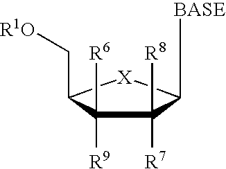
C1([R7])([R8])C([R9])([R6])C(C[R1O])[X]C1[BASE]
